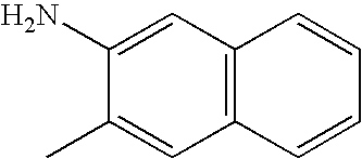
C1(C)=CC2=C(C=C1N)C=CC=C2
